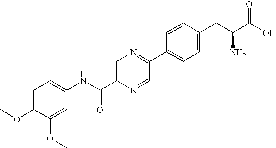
O(C1=CC=C(NC(C2=CN=C(C3=CC=C(CC(C(O)=O)N)C=C3)C=N2)=O)C=C1OC)C
